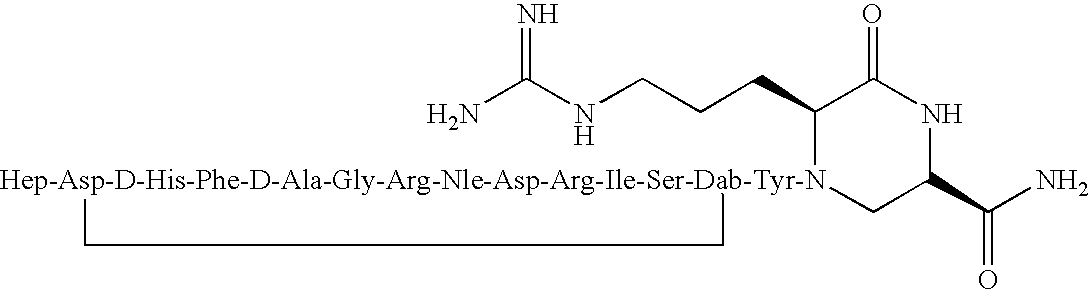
NC(NCCCC1[Hep-Asp-D-His-Phe-D-Ala-Gly-Arg-Nle-Asp-Arg-Ile-Ser-Dab-Tyr-N]2(CC(C(N)=O)NC1=O)CC2)=N
